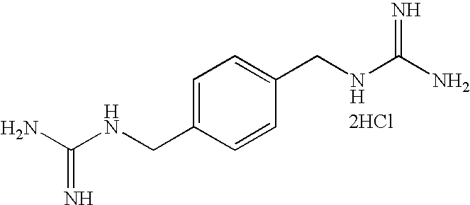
NC(NCC1=CC=C(CNC(N)=N)C=C1)=N.[2HCl]
